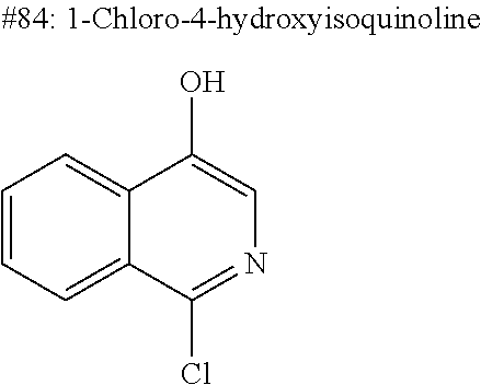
C1=CC=C2C(=C1)C(O)=CN=C2Cl
